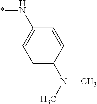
*NC1=CC=C(N(C)C)C=C1
